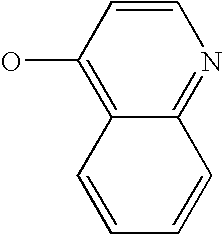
C1=CC(O)=C2C(=N1)C=CC=C2
